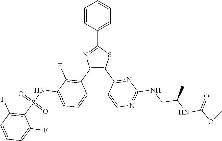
C1=C(C2=NC(C3=C(F)C(NS(C4=C(F)C=CC=C4F)(=O)=O)=CC=C3)=C(C3=NC(NCC(NC(OC)=O)C)=NC=C3)S2)C=CC=C1
